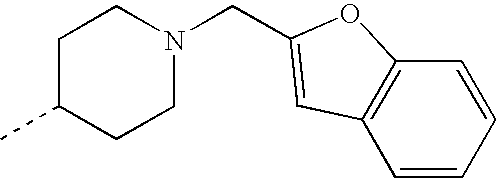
C(N1CCC(C)CC1)C1=CC2=C(C=CC=C2)O1
